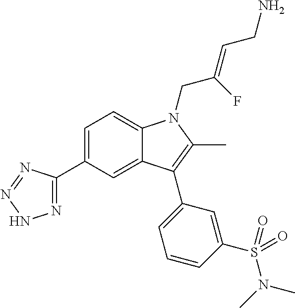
C1=C(C2=NNN=N2)C=C2C(=C1)N(CC(=CCN)F)C(C)=C2C1=CC=CC(S(N(C)C)(=O)=O)=C1
